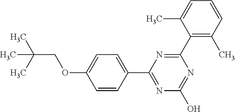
N1=C(O)N=C(C2=CC=C(OCC(C)(C)C)C=C2)N=C1C1=C(C)C=CC=C1C
